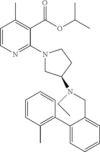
C1=CN=C(N2CC(N(CC)CC3=CC=CC=C3C3=C(C)C=CC=C3)CC2)C(C(OC(C)C)=O)=C1C
